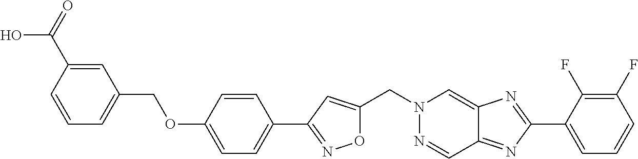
O1C(CN2N=CC3=NC(C4=CC=CC(F)=C4F)=NC3=C2)=CC(C2=CC=C(OCC3=CC=CC(C(=O)O)=C3)C=C2)=N1
